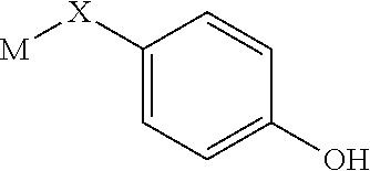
[M][X]C1=CC=C(O)C=C1
